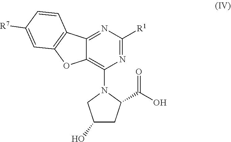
C1(O)CC(C(O)=O)N(C2=C3C(=NC([R1])=N2)C2=C(O3)C=C([R7])C=C2)C1
